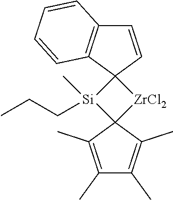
C12=C(C3(C=C1)[Si](CCC)(C)C1(C(C)=C(C)C(C)=C1C)[ZrCl2]3)C=CC=C2
